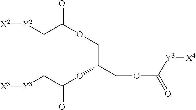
[X2][Y2]CC(OCC(COC(=O)[Y3][X4])OC(C[Y3][X3])=O)=O
